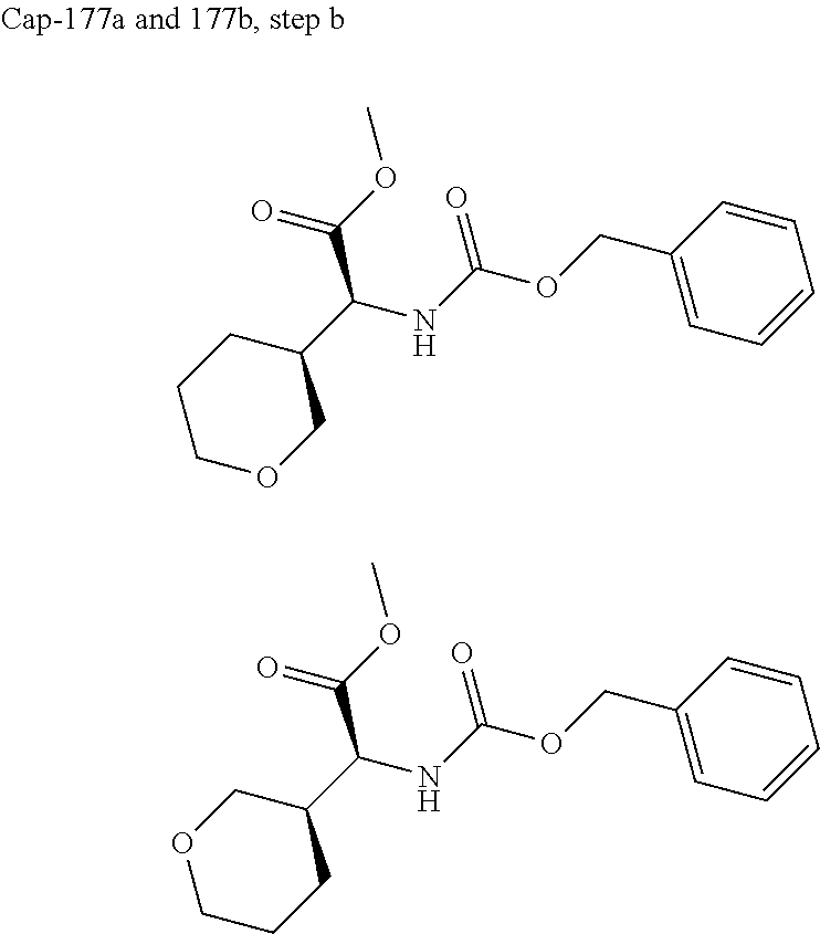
C1CCOCC1C(NC(OCC1=CC=CC=C1)=O)C(OC)=O.C1OCCCC1C(NC(OCC1=CC=CC=C1)=O)C(OC)=O
